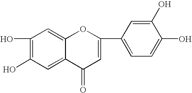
C1(O)=C(O)C=C2C(=C1)OC(C1=CC=C(O)C(O)=C1)=CC2=O
